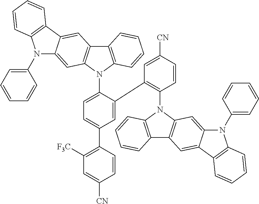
C12=C(N(C3=CC=C(C4=C([F3C])C=C([CN])C=C4)C=C3C3=C(N4C5=C(C6=C4C=C4C(=C6)C6=C(N4C4=CC=CC=C4)C=CC=C6)C=CC=C5)C=CC([CN])=C3)C3=C1C=C1C(=C3)N(C3=CC=CC=C3)C3=C1C=CC=C3)C=CC=C2
